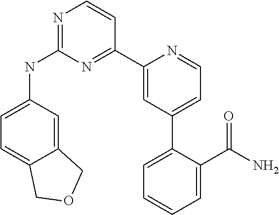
N1=C(NC2=CC=C3C(=C2)COC3)N=C(C2=CC(C3=CC=CC=C3C(N)=O)=CC=N2)C=C1
